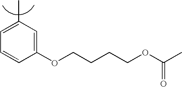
C(CCOC1=CC(C)=CC=C1)COC(C)=O
